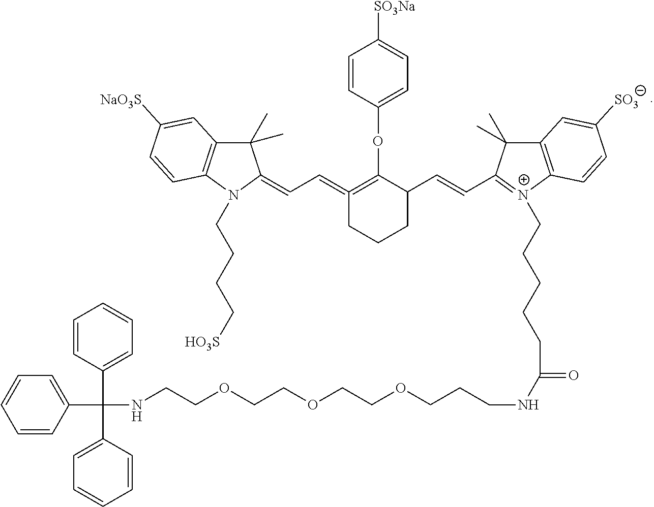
C(C=C1=C(OC2=CC=C([SO3Na])C=C2)C(C=CC2=[N+](CCCCCC(=O)NCCCOCCOCCOCCNC(C3=CC=CC=C3)(C3=CC=CC=C3)C3=CC=CC=C3)C3=C(C2(C)C)C=C([SO3])C=C3)CCC1)=C1N(CCCC[HO3S])C2=C(C1(C)C)C=C([NaO3S])C=C2
